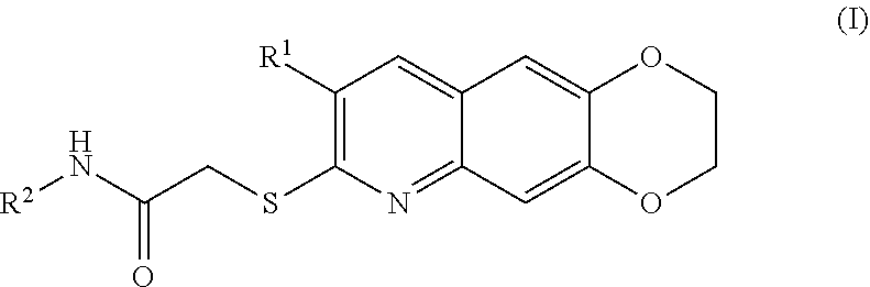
C12=NC(SCC(N[R2])=O)=C([R1])C=C1C=C1OCCOC1=C2
